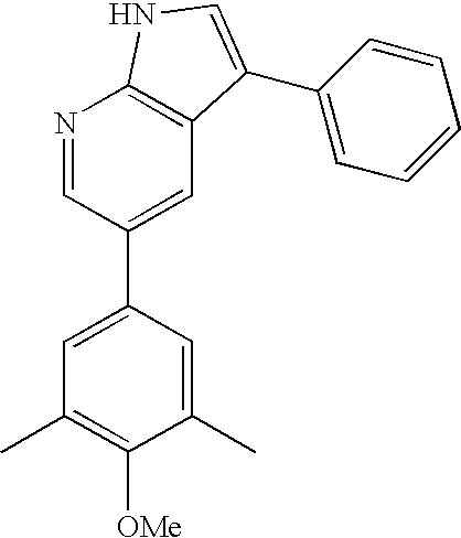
C1(C)=CC(C2=CC3=C(N=C2)NC=C3C2=CC=CC=C2)=CC(C)=C1[OMe]
